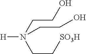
[H]N(CC[SO3H])(CCO)CCO
